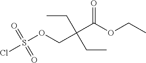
C(C(OCC)=O)(COS(Cl)(=O)=O)(CC)CC
